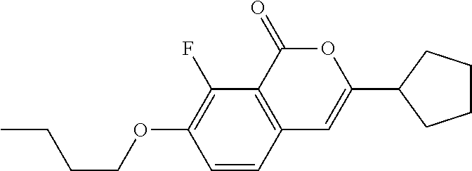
C1=CC2=C(C(F)=C1OCCCC)C(=O)OC(C1CCCC1)=C2
